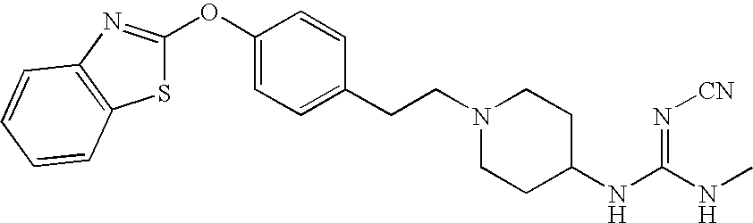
O(C1=CC=C(CCN2CCC(NC(NC)=N[CN])CC2)C=C1)C1=NC2=C(S1)C=CC=C2
